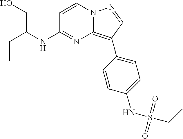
C(NC1=NC2=C(C3=CC=C(NS(CC)(=O)=O)C=C3)C=NN2C=C1)(CO)CC
